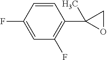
C1=CC(F)=CC(F)=C1C1(C)OC1
